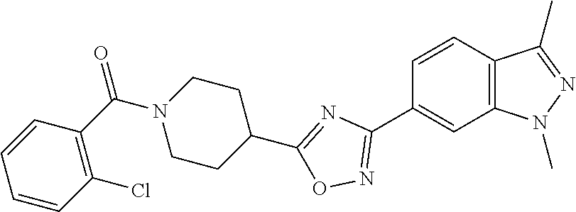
C1=CC2=C(C=C1C1=NOC(C3CCN(C(C4=C(Cl)C=CC=C4)=O)CC3)=N1)N(C)N=C2C
